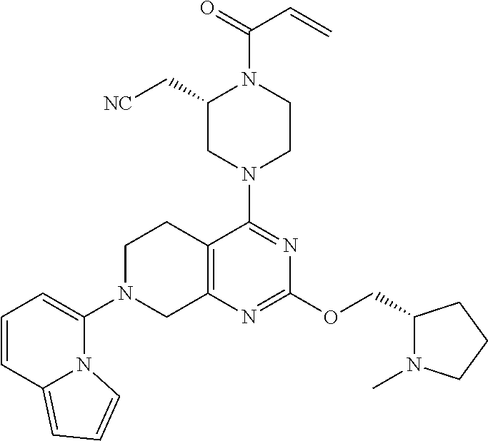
C1(C[NC])CN(C2=NC(OCC3N(C)CCC3)=NC3=C2CCN(C2=CC=CC4=CC=CN24)C3)CCN1C(=O)C=C
